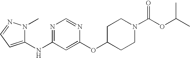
C1(NC2=NC=NC(OC3CCN(C(OC(C)C)=O)CC3)=C2)=CC=NN1C
